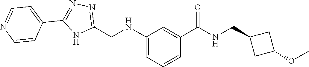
C1(CNC2=CC=CC(C(=O)NCC3CC(OC)C3)=C2)=NN=C(C2=CC=NC=C2)N1
